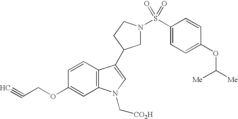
C1N(S(C2=CC=C(OC([Me])[Me])C=C2)(=O)=O)CCC1C1=CN(C[CO2H])C2=C1C=CC(OCC#C)=C2
